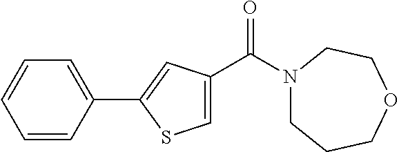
N1(C(=O)C2=CSC(C3=CC=CC=C3)=C2)CCCOCC1
